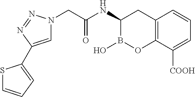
C1(NC(CN2C=C(C3=CC=CS3)N=N2)=O)B(O)OC2=C(C1)C=CC=C2[COOH]
